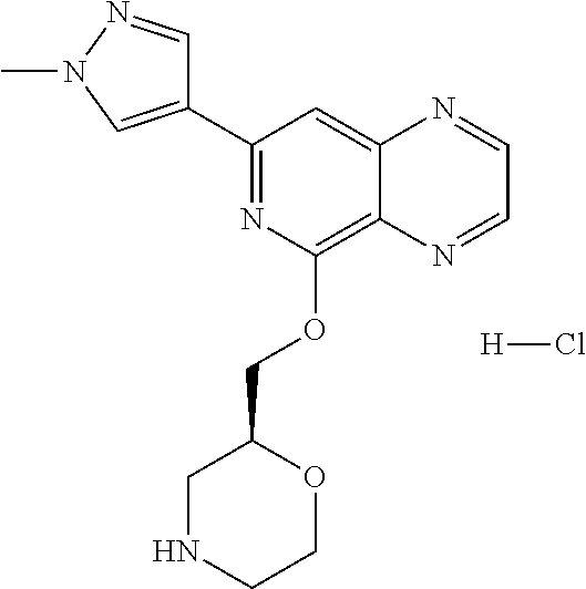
C1(C2=CN(C)N=C2)=NC(OCC2CNCCO2)=C2C(=C1)N=CC=N2.[H]Cl
